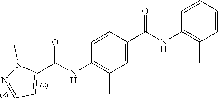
C1=CC(NC(C2=CC=NN2C)=O)=C(C)C=C1C(NC1=C(C)C=CC=C1)=O
